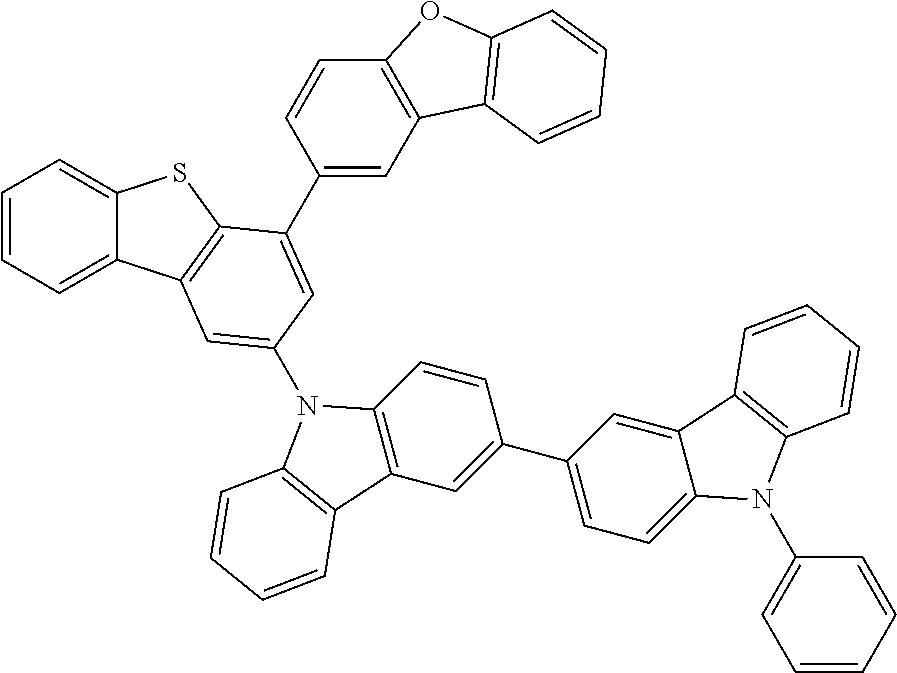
C1=CC=C2C(=C1)SC1=C2C=C(N2C3=C(C=C(C4=CC=C5C(=C4)C4=C(N5C5=CC=CC=C5)C=CC=C4)C=C3)C3=C2C=CC=C3)C=C1C1=CC2=C(C=C1)OC1=C2C=CC=C1
